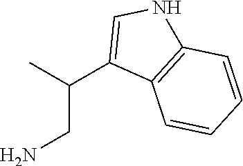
C(CN)(C1=CNC2=C1C=CC=C2)C
